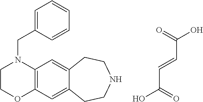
C1COC2=C(N1CC1=CC=CC=C1)C=C1C(=C2)CCNCC1.O=C(O)C=CC(O)=O
